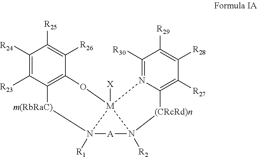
N12([R1])[A]N3([R2])[M]1([X])(N1=C([R30])C([R29])=C([R28])C([R27])=C1[(CRcRd)n]3)OC1=C(C([R23])=C([R24])C([R25])=C1[R26])[m(RbRaC)]2
